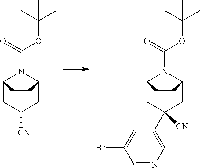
C12CC([CN])CC(N1C(=O)OC(C)(C)C)CC2.C12CC(C3=CN=CC(Br)=C3)([CN])CC(N1C(=O)OC(C)(C)C)CC2
